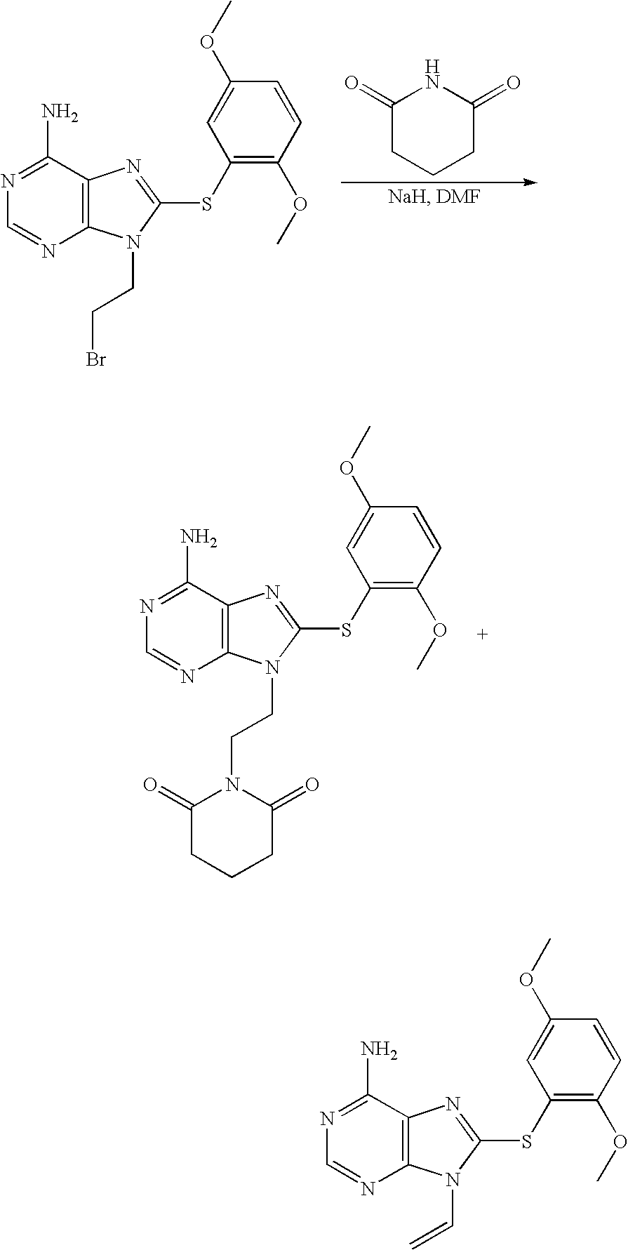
N1=C(N)C2=C(N=C1)N(C=C)C(SC1=C(OC)C=CC(OC)=C1)=N2.N1=C(N)C2=C(N=C1)N(CCBr)C(SC1=C(OC)C=CC(OC)=C1)=N2.C1(=O)CCCC(=O)N1.N1=C(N)C2=C(N=C1)N(CCN1C(=O)CCCC1=O)C(SC1=C(OC)C=CC(OC)=C1)=N2
